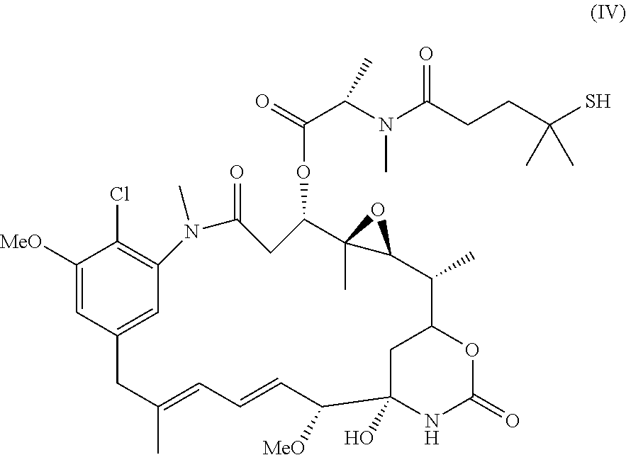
C1([MeO])=CC2=CC(=C1Cl)N(C)C(=O)CC(OC(C(N(C(CCC(S)(C)C)=O)C)C)=O)C1(C)C(C(C)C3OC(=O)NC(O)(C([MeO])C=CC=C(C)C2)C3)O1
